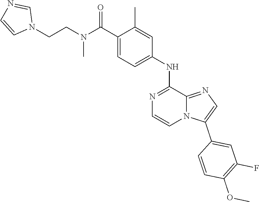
C1(C)=CC(NC2=NC=CN3C2=NC=C3C2=CC(F)=C(OC)C=C2)=CC=C1C(N(CCN1C=NC=C1)C)=O
